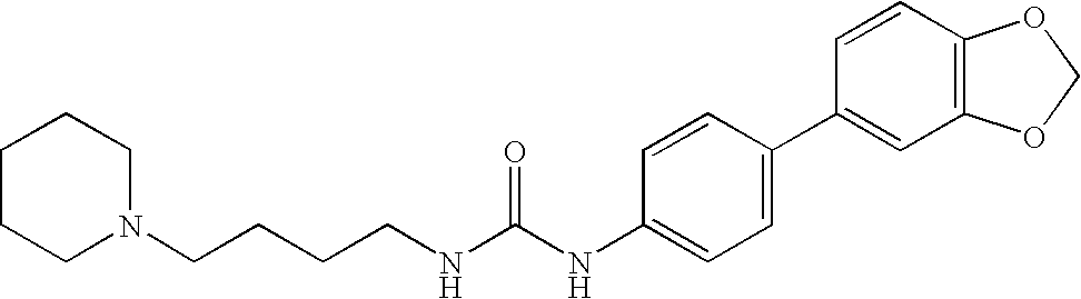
C1CCN(CCCCNC(NC2=CC=C(C3=CC4=C(C=C3)OCO4)C=C2)=O)CC1
